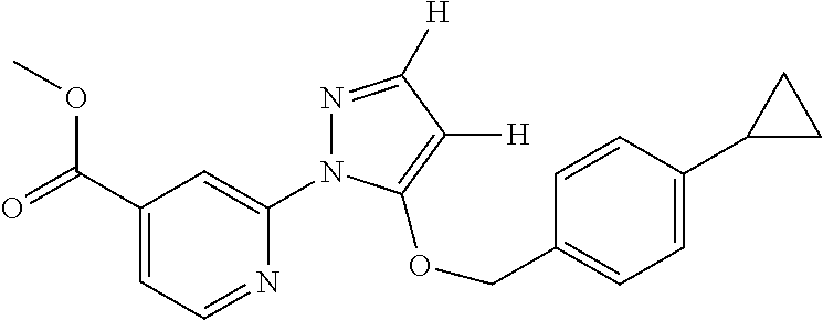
C1(C(=O)OC)=CC=NC(N2N=C([H])C([H])=C2OCC2=CC=C(C3CC3)C=C2)=C1
